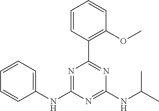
C1=CC(C2=NC(NC(C)C)=NC(NC3=CC=CC=C3)=N2)=C(OC)C=C1
